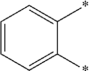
C1=CC=C(*)C(*)=C1
